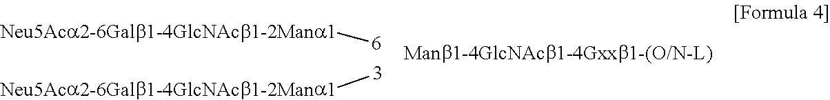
[Neu5Aca2-6Galb1-4GlcNAcb1-2Mana1][6].[Neu5Aca2-6Galb1-4GlcNAcb1-2Mana1][3]
